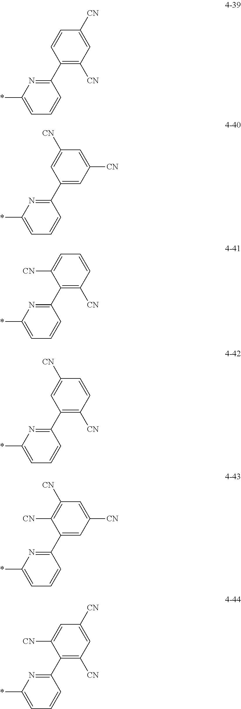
C1=C(*)N=C(C2=C([CN])C=C([CN])C=C2)C=C1.C1=C(*)N=C(C2=CC([CN])=CC([CN])=C2)C=C1.C1=C(*)N=C(C2=C([CN])C=CC=C2[CN])C=C1.C1=C(*)N=C(C2=C([CN])C=CC([CN])=C2)C=C1.C1=C(*)N=C(C2=CC([CN])=CC([CN])=C2[CN])C=C1.C1=C(*)N=C(C2=C([CN])C=C([CN])C=C2[CN])C=C1
